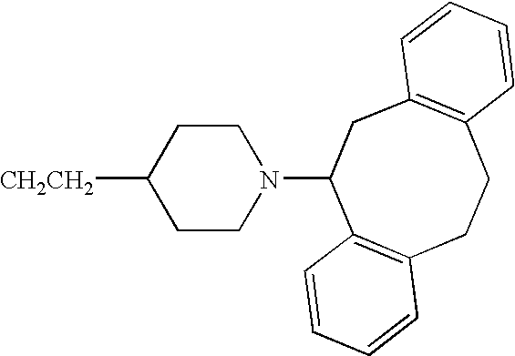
[CH2CH2]C1CCN(C2C3=C(CCC4=C(C2)C=CC=C4)C=CC=C3)CC1
